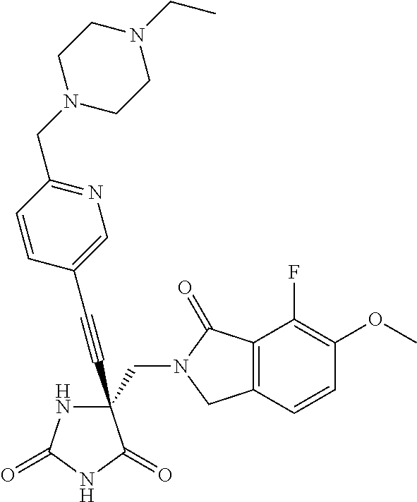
C(#CC1(CN2C(=O)C3=C(C2)C=CC(OC)=C3F)NC(=O)NC1=O)C1=CN=C(CN2CCN(CC)CC2)C=C1
